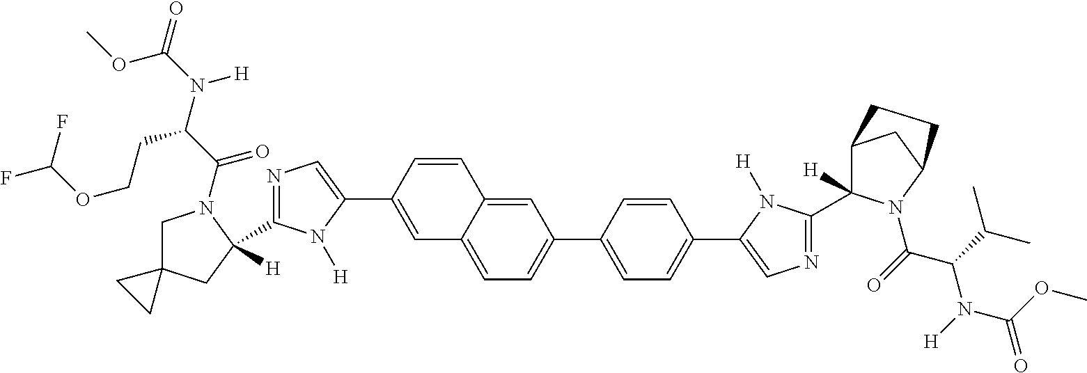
C1=C(C2=CN=C(C3([H])CC4(CN3C(C(N(C(=O)OC)[H])CCOC(F)F)=O)CC4)N2[H])C=CC2=CC(C3=CC=C(C4=CN=C(C5([H])C6CC(N5C(=O)C(C(C)C)N([H])C(OC)=O)CC6)N4[H])C=C3)=CC=C12
